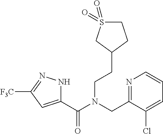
C1(C(N(CC2=NC=CC=C2Cl)CCC2CCS(=O)(=O)C2)=O)=CC([F3C])=NN1
